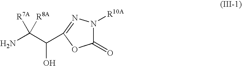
NC(C(O)C1=NN([R10A])C(=O)O1)([R7A])[R8A]
